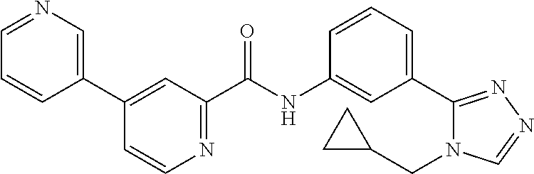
C1=CC(C2=CC(C(NC3=CC(C4=NN=CN4CC4CC4)=CC=C3)=O)=NC=C2)=CN=C1
